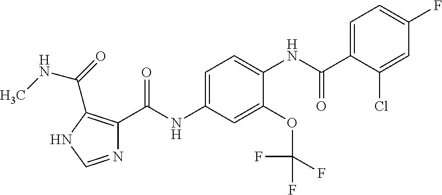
N1=CNC(C(NC)=O)=C1C(NC1=CC=C(NC(=O)C2=CC=C(F)C=C2Cl)C(OC(F)(F)F)=C1)=O
